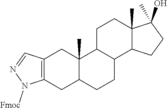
C12=C(CC3C(C)(C1)C1C(CC3)C3C(C)(CC1)C(O)(C)CC3)N([Fmoc])N=C2
